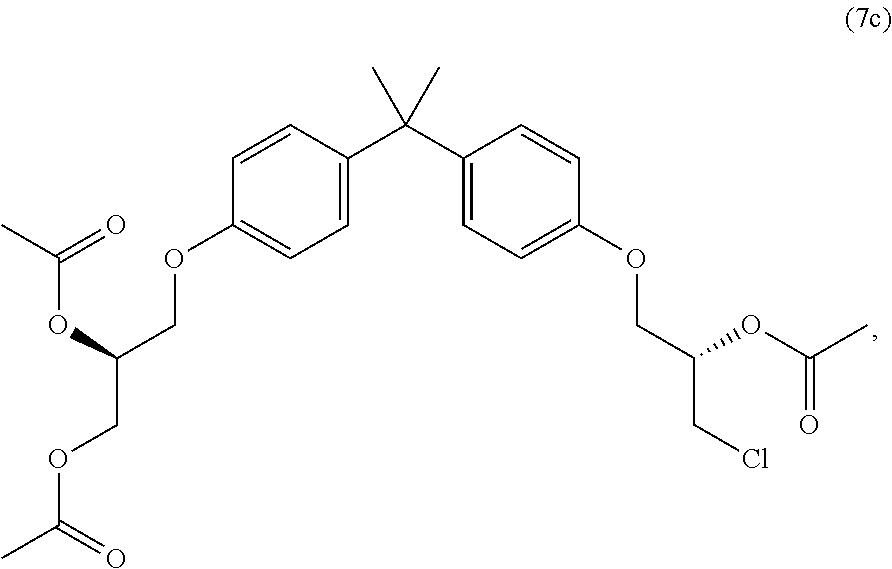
O(C(COC1=CC=C(C(C2=CC=C(OCC(CCl)OC(C)=O)C=C2)(C)C)C=C1)COC(C)=O)C(C)=O
